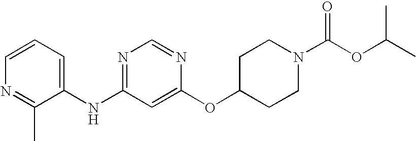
C1=CC=C(NC2=NC=NC(OC3CCN(C(OC(C)C)=O)CC3)=C2)C(C)=N1
